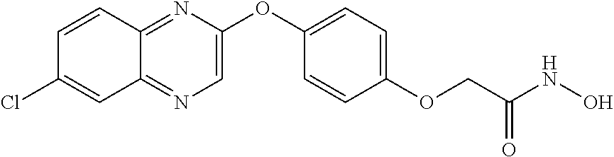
C12=NC(OC3=CC=C(OCC(NO)=O)C=C3)=CN=C1C=C(Cl)C=C2
